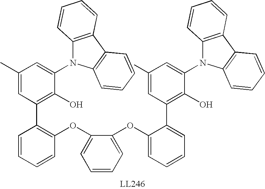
C1(N2C3=C(C4=C2C=CC=C4)C=CC=C3)=CC(C)=CC(C2=C(OC3=CC=CC=C3OC3=CC=CC=C3C3=C(O)C(N4C5=C(C6=C4C=CC=C6)C=CC=C5)=CC(C)=C3)C=CC=C2)=C1O
